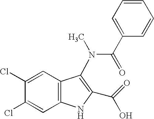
C1(Cl)=CC2=C(C=C1Cl)C(N(C(C1=CC=CC=C1)=O)C)=C(C(O)=O)N2
